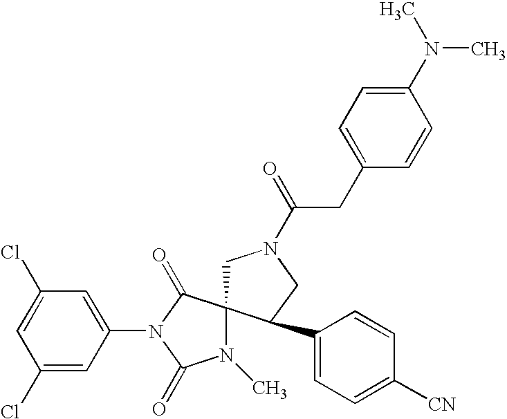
ClC1=CC(Cl)=CC(N2C(=O)C3(N(C)C2=O)CN(C(CC2=CC=C(N(C)C)C=C2)=O)CC3C2=CC=C([CN])C=C2)=C1
